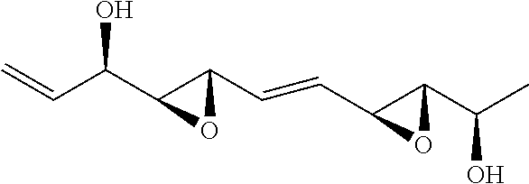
C=CC(C1OC1C=CC1OC1C(C)O)O
